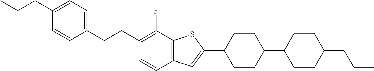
C1(CCC2=C(F)C3=C(C=C2)C=C(C2CCC(C4CCC(CCC)CC4)CC2)S3)=CC=C(CCC)C=C1
